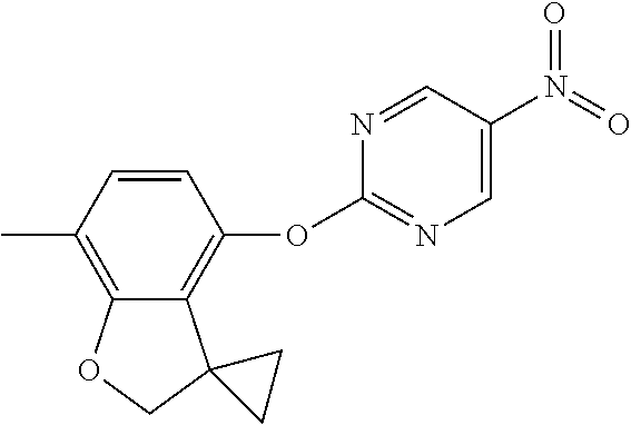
C1(C)=C2C(=C(OC3=NC=C(N(=O)=O)C=N3)C=C1)C1(CO2)CC1
